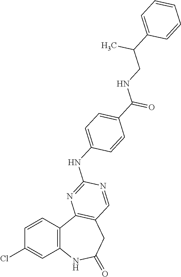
C1=CC2=C(C=C1Cl)NC(=O)CC1=C2N=C(NC2=CC=C(C(NCC(C3=CC=CC=C3)C)=O)C=C2)N=C1
